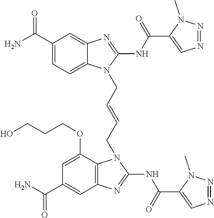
NC(C1=CC=C2C(=C1)N=C(NC(=O)C1=CN=NN1C)N2CC=CCN1C2=C(C=C(C(N)=O)C=C2OCCCO)N=C1NC(=O)C1=CN=NN1C)=O
